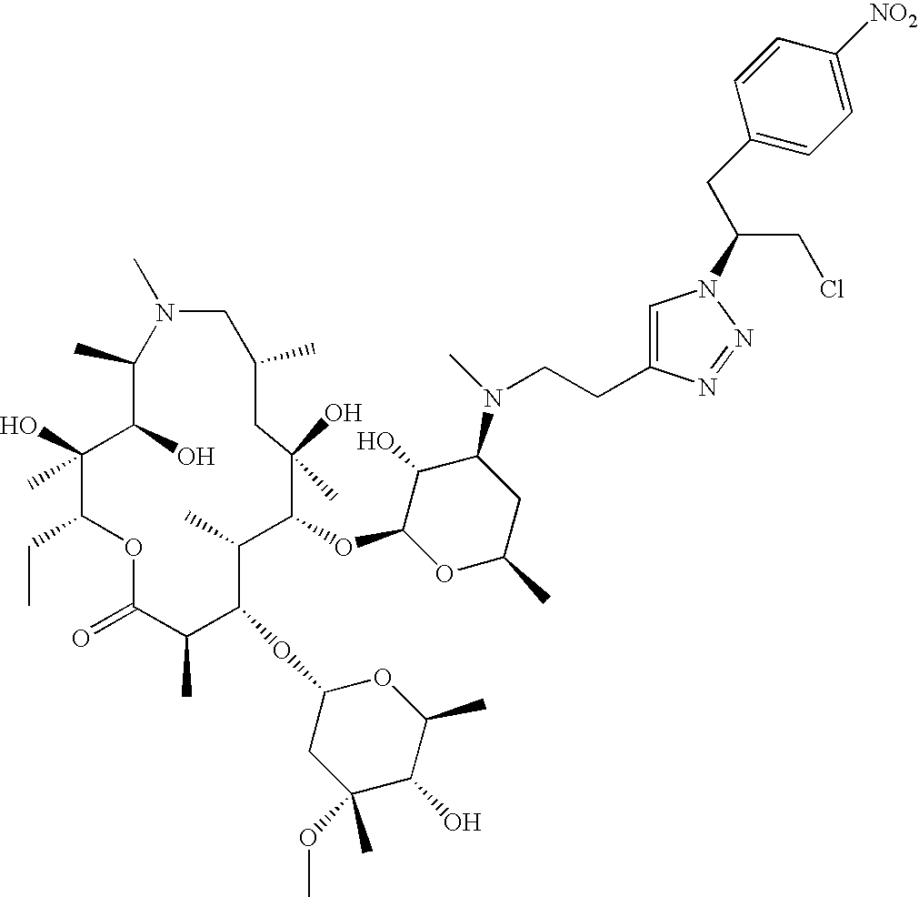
C1(C)C(O)C(O)(C)C(CC)OC(=O)C(C)C(OC2CC(C)(OC)C(O)C(C)O2)C(C)C(OC2OC(C)CC(N(C)CCC3=CN(C(CC4=CC=C([NO2])C=C4)CCl)N=N3)C2O)C(O)(C)CC(C)CN1C
